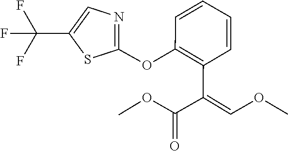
O(C)C=C(C(OC)=O)C1=C(OC2=NC=C(C(F)(F)F)S2)C=CC=C1
